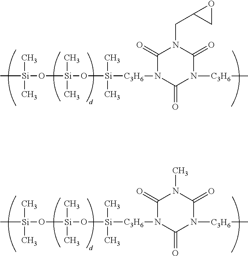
C[Si](C)(O[Si](C)(O[Si](C)([C3H6]N1C(=O)N([C3H6]C)C(=O)N(CC2CO2)C1=O)C)C)C.C[Si](C)(O[Si](C)(O[Si](C)([C3H6]N1C(=O)N([C3H6]C)C(=O)N(C)C1=O)C)C)C
